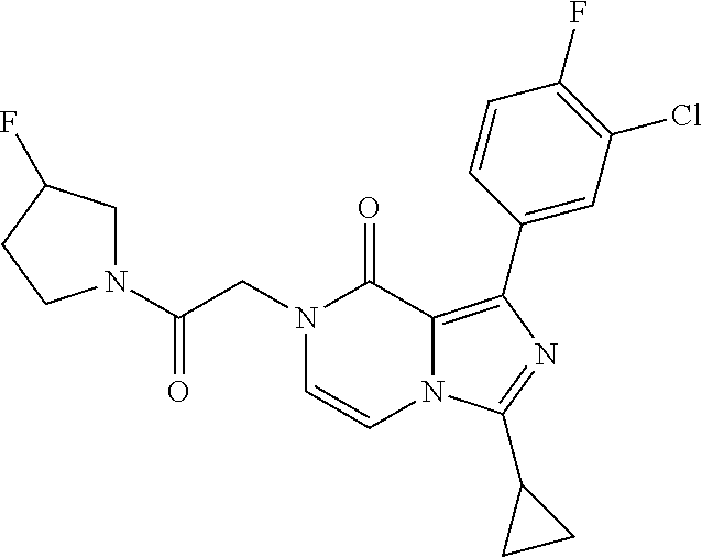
N1(CC(=O)N2CC(F)CC2)C=CN2C(=C(C3=CC(Cl)=C(F)C=C3)N=C2C2CC2)C1=O
